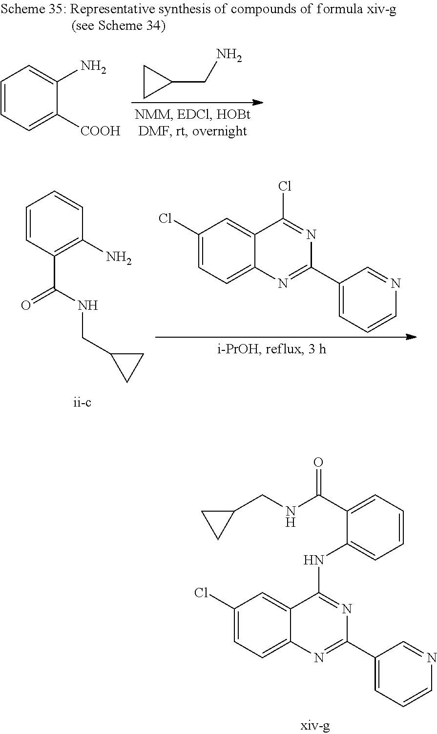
N(C1=NC(C2=CC=CN=C2)=NC2=CC=C(Cl)C=C12)C1=CC=CC=C1C(NCC1CC1)=O.C1=CC=C([COOH])C(N)=C1.C1CC1CN.C1=CC(C(=O)NCC2CC2)=C(N)C=C1.C1(Cl)=CC=C2C(=C1)C(Cl)=NC(C1=CC=CN=C1)=N2
